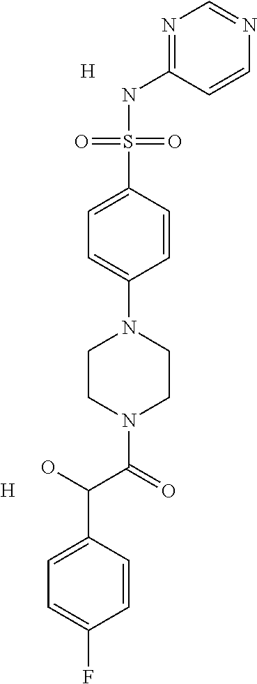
N1=C(NS(C2=CC=C(N3CCN(C(=O)C(O)C4=CC=C(F)C=C4)CC3)C=C2)(=O)=O)C=CN=C1.[H].[H]
